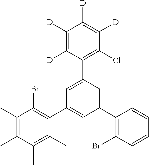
C1(C)=C(C)C(C)=C(C)C(C2=CC(C3=C(Br)C=CC=C3)=CC(C3=C(Cl)C([D])=C([D])C([D])=C3[D])=C2)=C1Br
